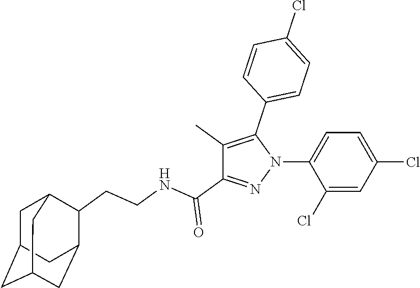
C1(Cl)=CC(Cl)=CC=C1N1N=C(C(NCCC2C3CC4CC(CC2C4)C3)=O)C(C)=C1C1=CC=C(Cl)C=C1
